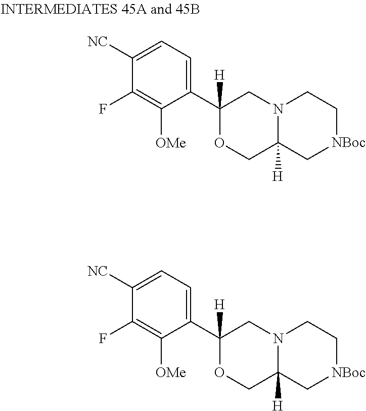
C1([NC])=CC=C(C2([H])OCC3([H])N(C2)CC[NBoc]C3)C([OMe])=C1F.C1([NC])=CC=C(C2([H])OCC3([H])N(C2)CC[NBoc]C3)C([OMe])=C1F
